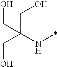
C(C(N*)(CO)CO)O
